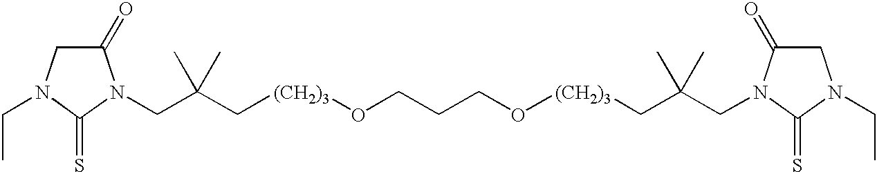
C(C(C[(CH2)3]OCCCO[(CH2)3]CC(CN1C(=O)CN(CC)C1=S)(C)C)(C)C)N1C(=O)CN(CC)C1=S
